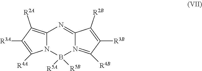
C12=C([R2A])C([R3A])=C([R4A])N1B([R5A])([R5B])N1=C([R4B])C([R3B])=C([R2B])C1=N2
